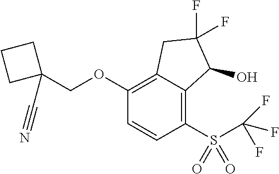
C1(OCC2(C#N)CCC2)=C2C(=C(S(C(F)(F)F)(=O)=O)C=C1)C(O)C(F)(F)C2
